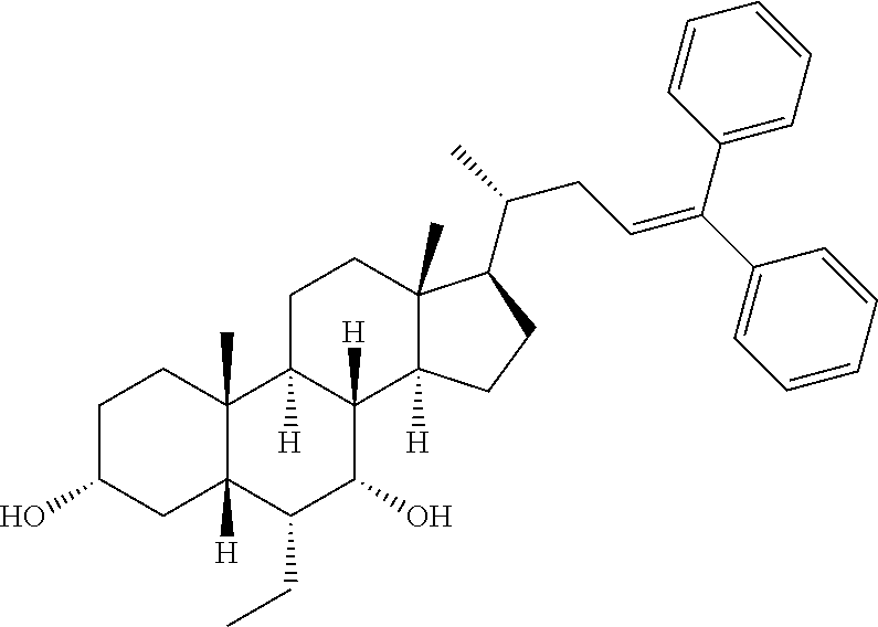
C1C(O)CC2([H])C(C)(C1)C1([H])C([H])(C(O)C2CC)C2([H])C(C)(CC1)C(C(CC=C(C1=CC=CC=C1)C1=CC=CC=C1)C)CC2
